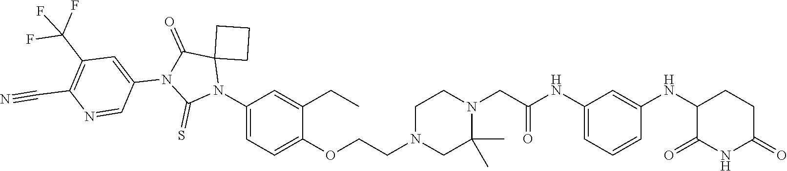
C1=C(NC(CN2CCN(CCOC3=CC=C(N4C5(C(=O)N(C6=CC(C(F)(F)F)=C(C#N)N=C6)C4=S)CCC5)C=C3CC)CC2(C)C)=O)C=C(NC2C(=O)NC(=O)CC2)C=C1
